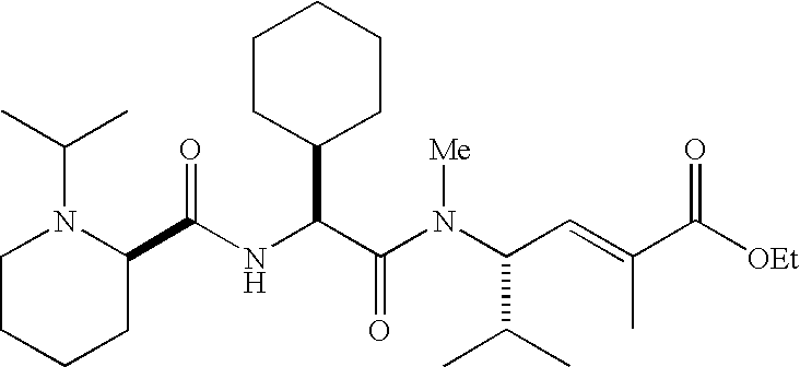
N(C(C(N(C(C(C)C)C=C(C)C([OEt])=O)[Me])=O)C1CCCCC1)C(C1N(C(C)C)CCCC1)=O
